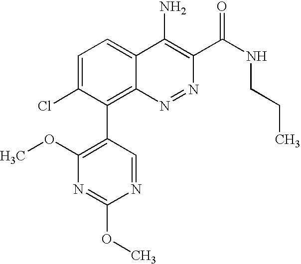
C1=C(Cl)C(C2=C(OC)N=C(OC)N=C2)=C2C(=C1)C(N)=C(C(NCCC)=O)N=N2
